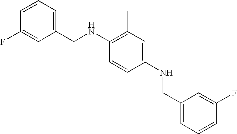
C1(F)=CC(CNC2=C(C)C=C(NCC3=CC=CC(F)=C3)C=C2)=CC=C1
